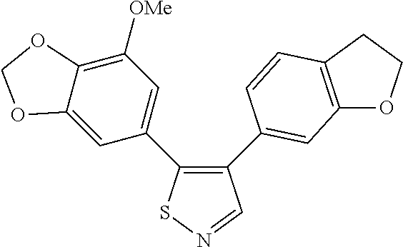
C12=CC(C3=C(C4=CC5=C(CCO5)C=C4)C=NS3)=CC([OMe])=C1OCO2
